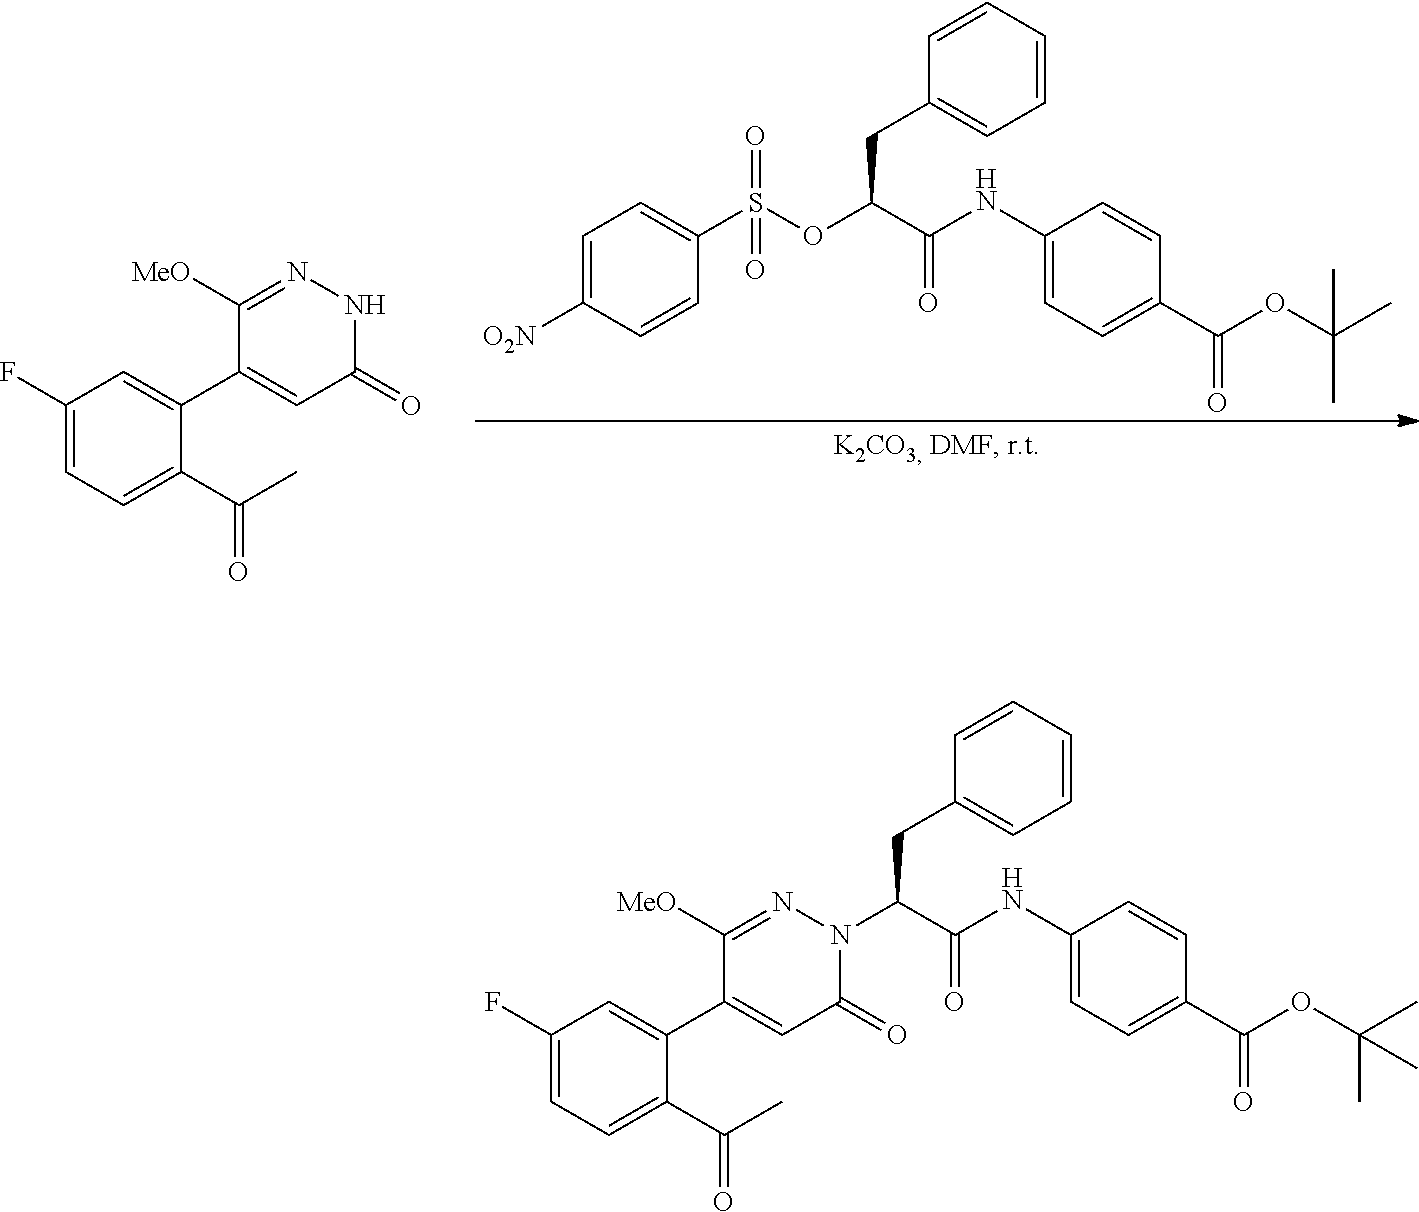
O(C(C(NC1=CC=C(C(OC(C)(C)C)=O)C=C1)=O)CC1=CC=CC=C1)S(C1=CC=C([O2N])C=C1)(=O)=O.C1(F)=CC=C(C(C)=O)C(C2=CC(=O)NN=C2[MeO])=C1.C1(F)=CC=C(C(C)=O)C(C2=CC(=O)N(C(C(=O)NC3=CC=C(C(OC(C)(C)C)=O)C=C3)CC3=CC=CC=C3)N=C2[MeO])=C1
